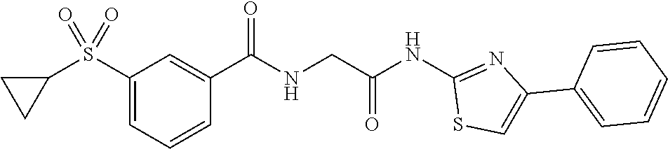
C1(S(C2CC2)(=O)=O)=CC=CC(C(=O)NCC(NC2=NC(C3=CC=CC=C3)=CS2)=O)=C1
